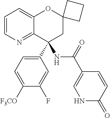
C1=CN=C2C(=C1)OC1(CC2(C2=CC=C([F3CO])C(F)=C2)NC(C2=CNC(=O)C=C2)=O)CCC1
